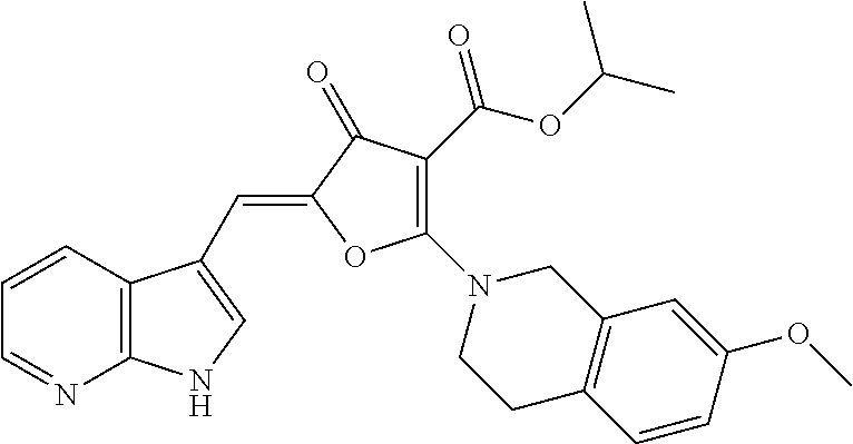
C1=CC2=C(N=C1)NC=C2C=C1C(=O)C(C(OC(C)C)=O)=C(N2CCC3=C(C2)C=C(OC)C=C3)O1
